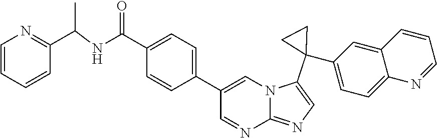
C1=C(C(NC(C2=NC=CC=C2)C)=O)C=CC(C2=CN3C(=NC=C3C3(C4=CC=C5C(=C4)C=CC=N5)CC3)N=C2)=C1
